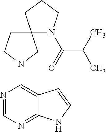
N1=CN=C2C(=C1N1CC3(N(C(C(C)C)=O)CCC3)CC1)C=CN2
